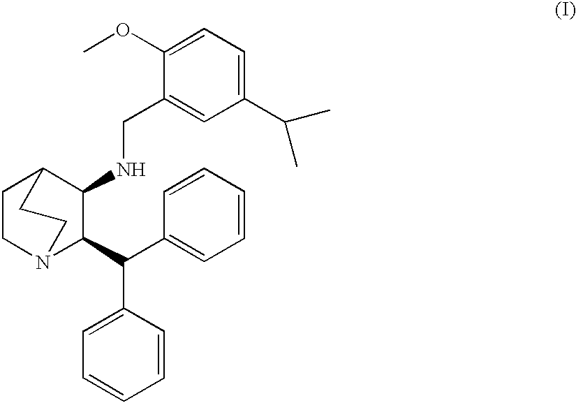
C1(OC)=CC=C(C(C)C)C=C1CNC1C2CCN(C1C(C1=CC=CC=C1)C1=CC=CC=C1)CC2
